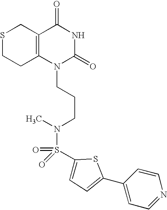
S1CCC2=C(C1)C(=O)NC(=O)N2CCCN(C)S(=O)(=O)C1=CC=C(C2=CC=NC=C2)S1
